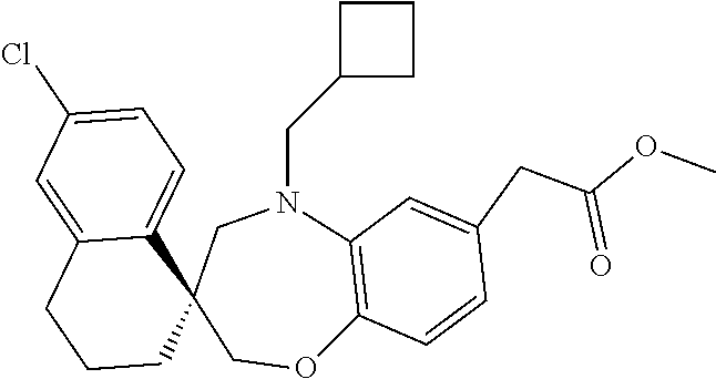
C1CC(CN2C3=C(OCC4(C5=CC=C(Cl)C=C5CCC4)C2)C=CC(CC(OC)=O)=C3)C1
